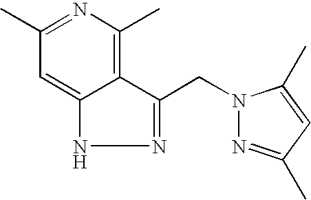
C1(C)=NC(C)=C2C(=C1)NN=C2CN1N=C(C)C=C1C
